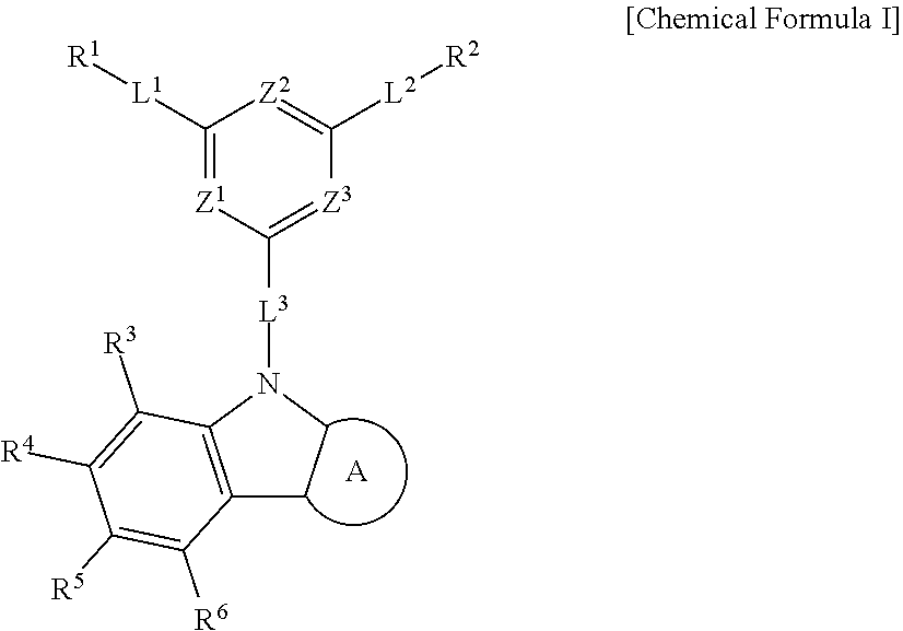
C12=C(N([L3]C3=[Z3]C([L2][R2])=[Z2]C([L1][R1])=[Z1]3)CC1)C([R3])=C([R4])C([R5])=C2[R6].[A]
